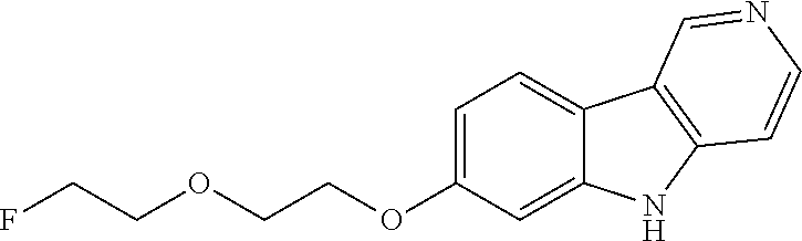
C1=C(OCCOCCF)C=C2C(=C1)C1=C(N2)C=CN=C1
